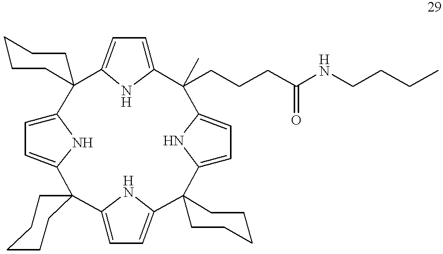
C12=CC=C(N1)C1(C3=CC=C(N3)C3(C4=CC=C(N4)C(CCCC(NCCCC)=O)(C)C4=CC=C(N4)C24CCCCC4)CCCCC3)CCCCC1
